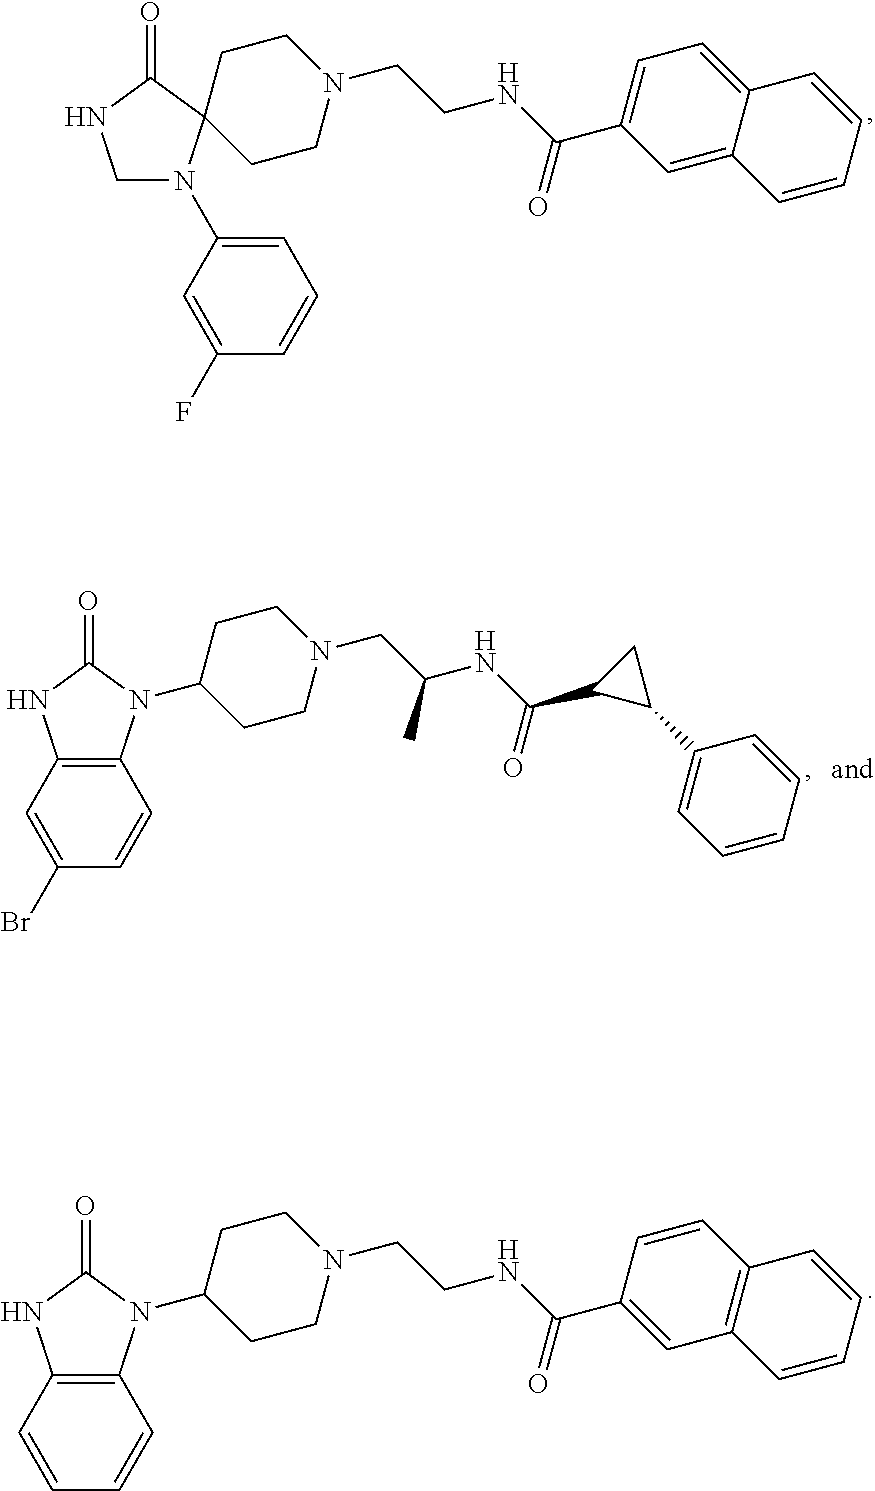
C1N(C2=CC=CC(F)=C2)C2(C(=O)N1)CCN(CCNC(C1=CC=C3C(=C1)C=CC=C3)=O)CC2.C1(N2C3=C(C=CC=C3)NC2=O)CCN(CCNC(C2=CC3=C(C=C2)C=CC=C3)=O)CC1.C1(N2C3=C(C=C(Br)C=C3)NC2=O)CCN(CC(NC(C2C(C3=CC=CC=C3)C2)=O)C)CC1
